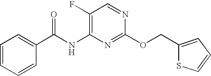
C1(F)=C(NC(C2=CC=CC=C2)=O)N=C(OCC2=CC=CS2)N=C1
